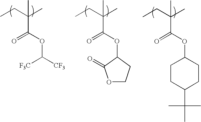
CCC(C)(C(OC([CF3])[F3C])=O)C.CCC(C)(C(OC1CCC(C(C)(C)C)CC1)=O)C.CCC(C)(C(OC1C(=O)OCC1)=O)C
